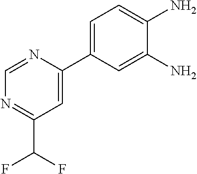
C1=C(C2=CC(C(F)F)=NC=N2)C=C(N)C(N)=C1
